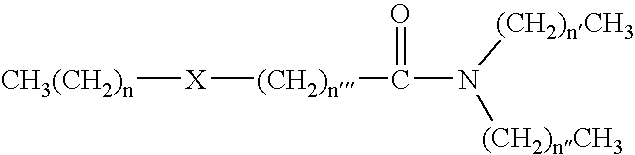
[CH3(CH2)n][X][(CH2)n]C(=O)N([(CH2)nCH3])[(CH2)nCH3]
